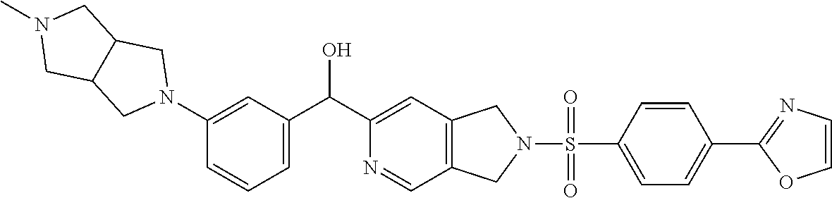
C1=C(N2CC3C(C2)CN(C)C3)C=CC=C1C(C1=CC2=C(C=N1)CN(S(=O)(C1=CC=C(C3=NC=CO3)C=C1)=O)C2)O
